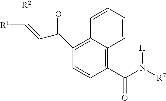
C1(C(N([R7])[H])=O)=C2C(=C(C(C=C([R2])[R1])=O)C=C1)C=CC=C2
